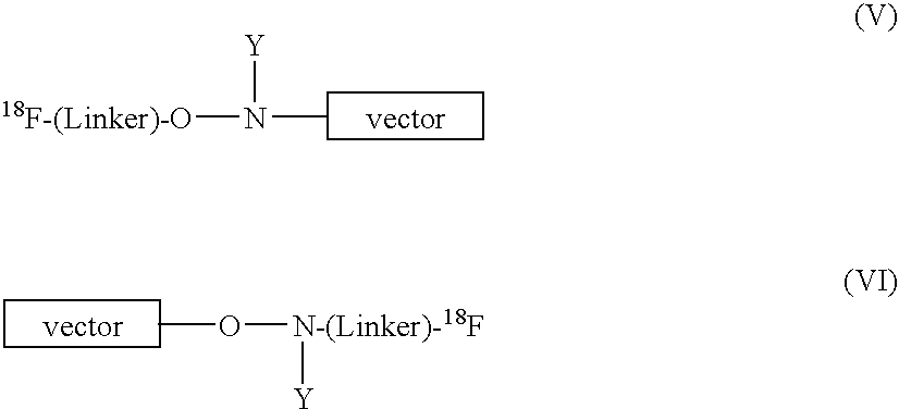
N(C)([Y])[18F-(Linker)-O].[vector].O(C)[N-(Linker)-18F][Y].[vector]
